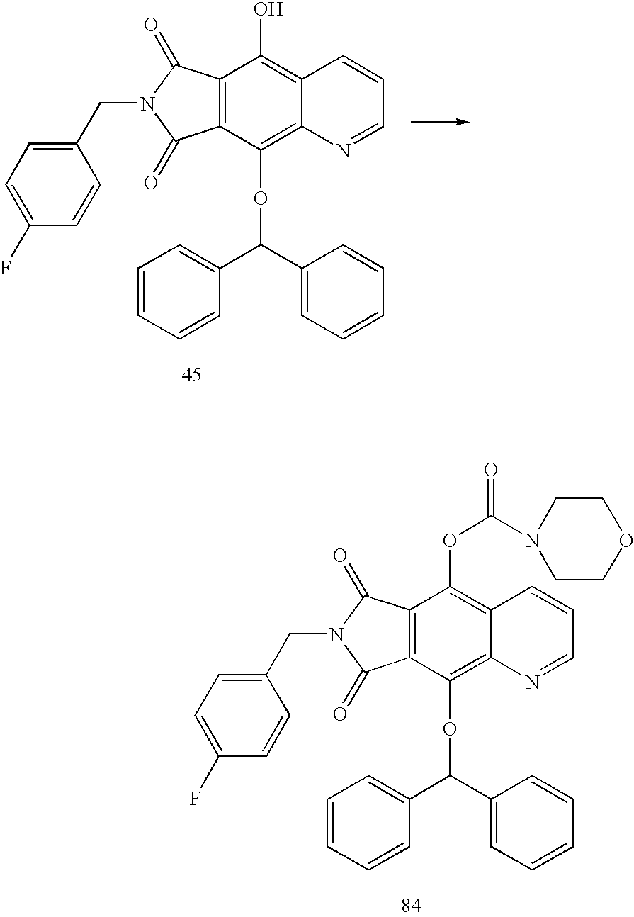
C12=C(C(=O)N(CC3=CC=C(F)C=C3)C1=O)C(O)=C1C(=C2OC(C2=CC=CC=C2)C2=CC=CC=C2)N=CC=C1.C12=C(C(=O)N(CC3=CC=C(F)C=C3)C1=O)C(OC(N1CCOCC1)=O)=C1C(=C2OC(C2=CC=CC=C2)C2=CC=CC=C2)N=CC=C1
